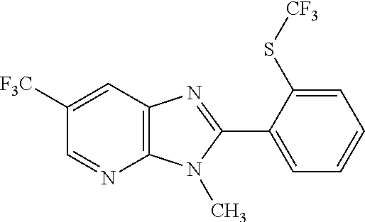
C1=NC2=C(C=C1[F3C])N=C(C1=CC=CC=C1S[CF3])N2C
